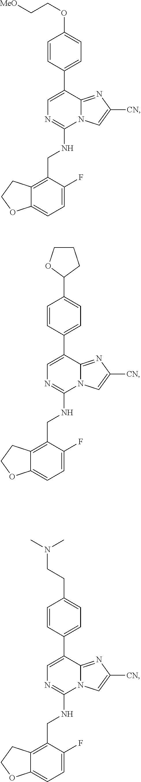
C1=C(C2=CC=C(OCC[MeO])C=C2)C2=NC([CN])=CN2C(NCC2=C3C(=CC=C2F)OCC3)=N1.C1=C(C2=CC=C(C3CCCO3)C=C2)C2=NC([CN])=CN2C(NCC2=C3C(=CC=C2F)OCC3)=N1.C1=C(C2=CC=C(CCN(C)C)C=C2)C2=NC([CN])=CN2C(NCC2=C3C(=CC=C2F)OCC3)=N1
